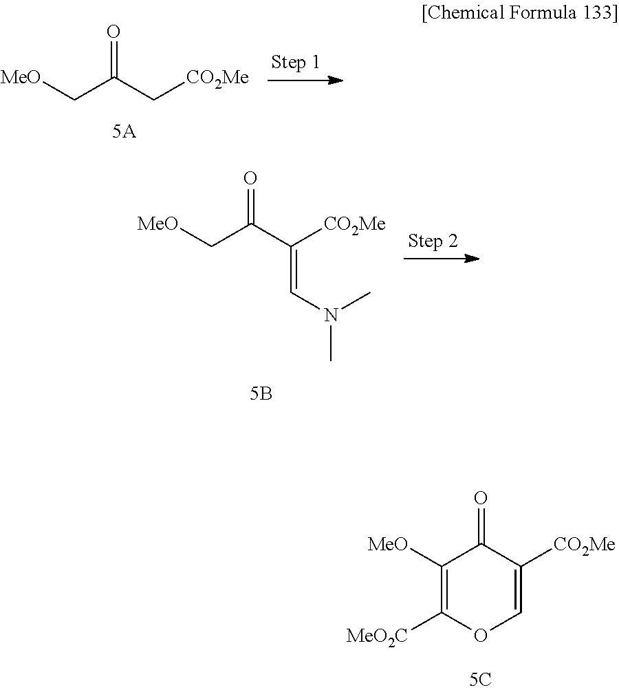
C1([MeO])=C([MeO2C])OC=C([CO2Me])C1=O.[MeO]CC(C[CO2Me])=O.[MeO]CC(C([CO2Me])=CN(C)C)=O.[5B]
